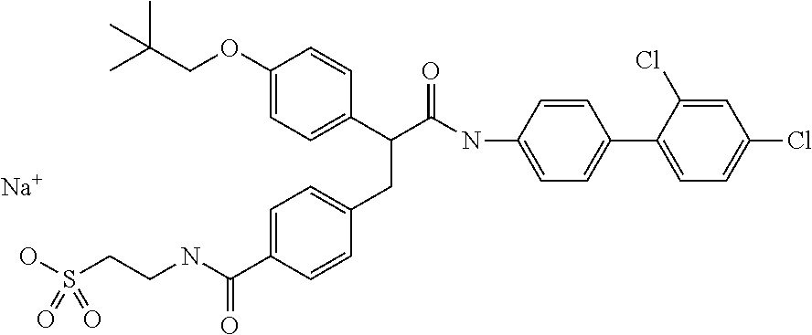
[Na].C1=C(OCC(C)(C)C)C=CC(C(C(NC2=CC=C(C3=CC=C(Cl)C=C3Cl)C=C2)=O)CC2=CC=C(C(NCCS(O)(=O)=O)=O)C=C2)=C1
